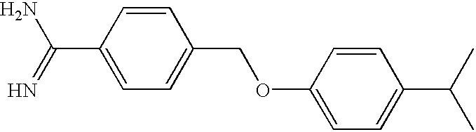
C1=CC(C(N)=N)=CC=C1COC1=CC=C(C(C)C)C=C1
